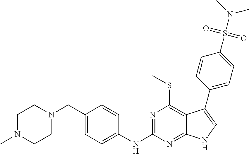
C1N(C)CCN(CC2=CC=C(NC3=NC(SC)=C4C(=N3)NC=C4C3=CC=C(S(N(C)C)(=O)=O)C=C3)C=C2)C1
